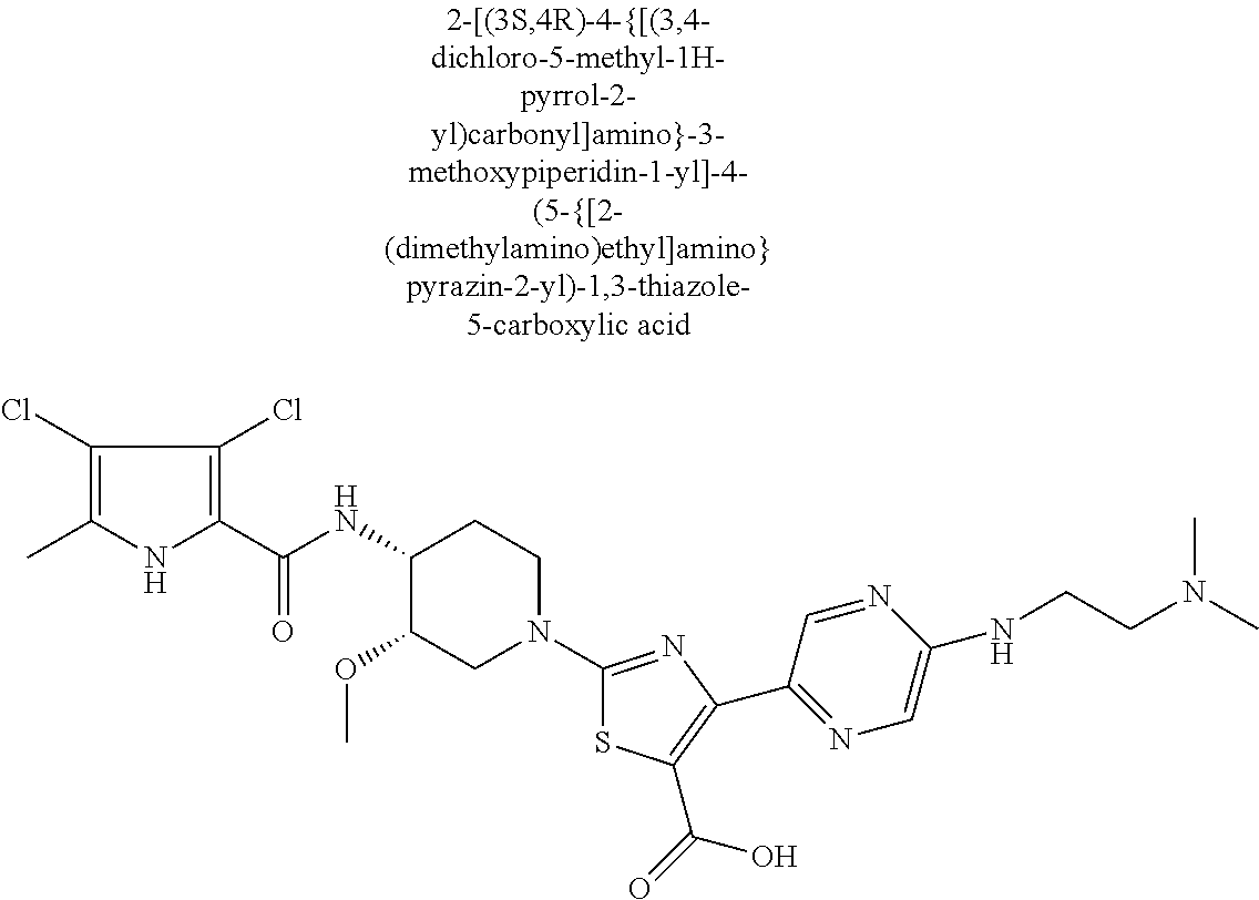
C1(Cl)=C(C)NC(C(NC2C(OC)CN(C3=NC(C4=NC=C(NCCN(C)C)N=C4)=C(C(=O)O)S3)CC2)=O)=C1Cl
